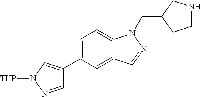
C1=C(C2=CN([THP])N=C2)C=C2C(=C1)N(CC1CCNC1)N=C2
